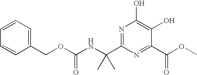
C1=CC=C(COC(NC(C2=NC(O)=C(O)C(C(OC)=O)=N2)(C)C)=O)C=C1
